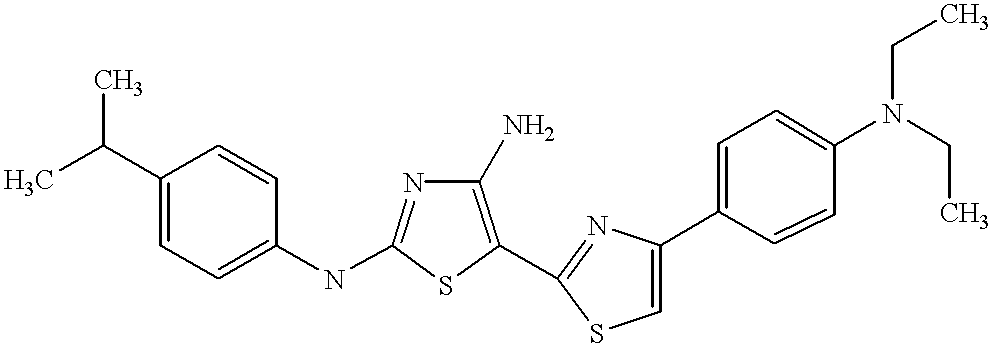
C1(N)=C(C2=NC(C3=CC=C(N(CC)CC)C=C3)=CS2)SC(NC2=CC=C(C(C)C)C=C2)=N1
